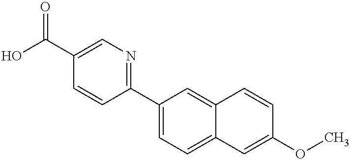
C(C1=CN=C(C2=CC=C3C(=C2)C=CC(OC)=C3)C=C1)(=O)O
